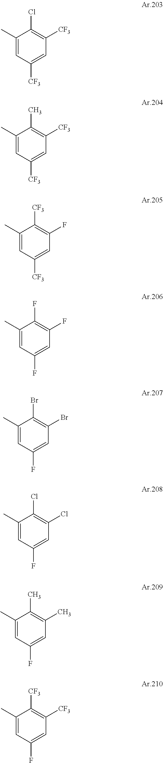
C1(C)=CC([CF3])=CC([CF3])=C1Cl.C1(C)=CC([CF3])=CC([CF3])=C1C.C1(C)=CC([CF3])=CC(F)=C1[CF3].C1(C)=CC(F)=CC(F)=C1F.C1(C)=CC(F)=CC(Br)=C1Br.C1(C)=CC(F)=CC(Cl)=C1Cl.C1(C)=CC(F)=CC(C)=C1C.C1(C)=CC(F)=CC([CF3])=C1[CF3]
